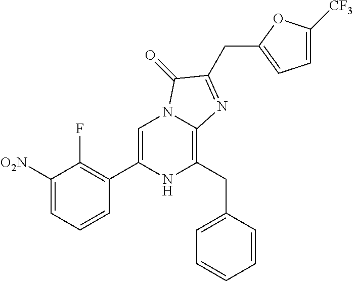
C1([O2N])=CC=CC(C2=CN3C(=C(CC4=CC=CC=C4)N2)N=C(CC2=CC=C([CF3])O2)C3=O)=C1F
